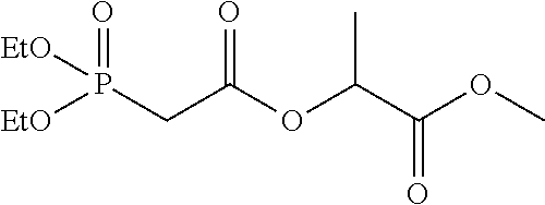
[EtO]P([EtO])(CC(OC(C(OC)=O)C)=O)=O
